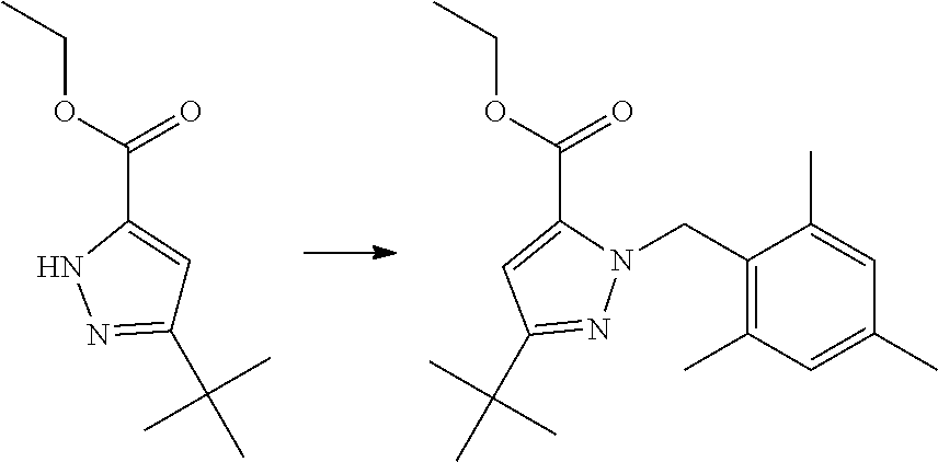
CCOC(=O)C1=CC(C(C)(C)C)=NN1.CCOC(=O)C1=CC(C(C)(C)C)=NN1CC1=C(C)C=C(C)C=C1C
